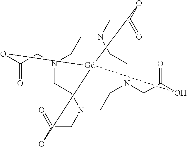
O=C1O[Gd]23OC(=O)CN4CCN(C1)CCN(CCN(CC4)CC(=O)O2)CC(=O)O3
